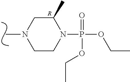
C1CN(P(OCC)(=O)OCC)C(C)CN1C.[R]
